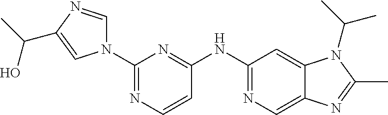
C1(NC2=NC(N3C=NC(C(C)O)=C3)=NC=C2)=NC=C2C(=C1)N(C(C)C)C(C)=N2
